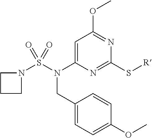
C1=C(N(S(=O)(N2CCC2)=O)CC2=CC=C(OC)C=C2)N=C(S[R])N=C1OC
